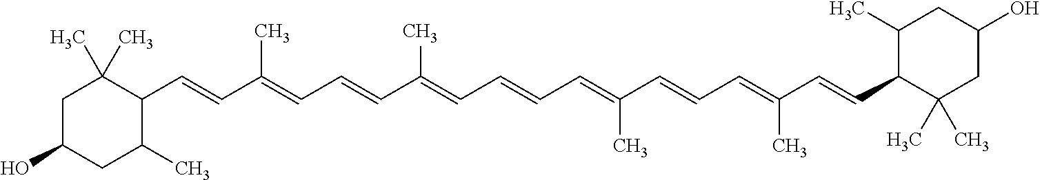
C1C(O)CC(C)C(C=CC(=CC=CC(=CC=CC=C(C=CC=C(C=CC2C(C)(C)CC(O)CC2C)C)C)C)C)C1(C)C
